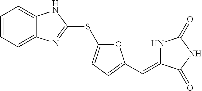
C1=CC=C2C(=C1)NC(SC1=CC=C(C=C3NC(=O)NC3=O)O1)=N2
